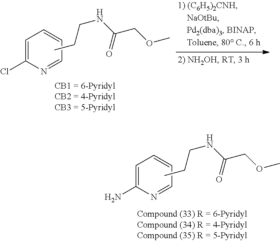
C1=C(N)N=CC=C1.CCCNC(COC)=O.C1=C(Cl)N=CC=C1.CCCNC(COC)=O
